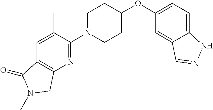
C1N(C2=NC3=C(C=C2C)C(=O)N(C)C3)CCC(OC2=CC=C3C(=C2)C=NN3)C1
